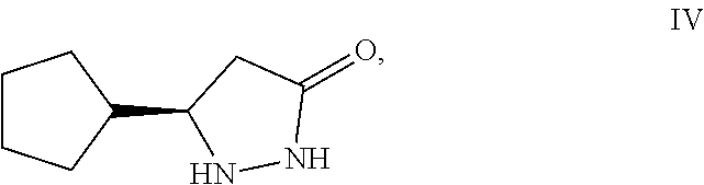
C1CCC(C2CC(=O)NN2)C1
